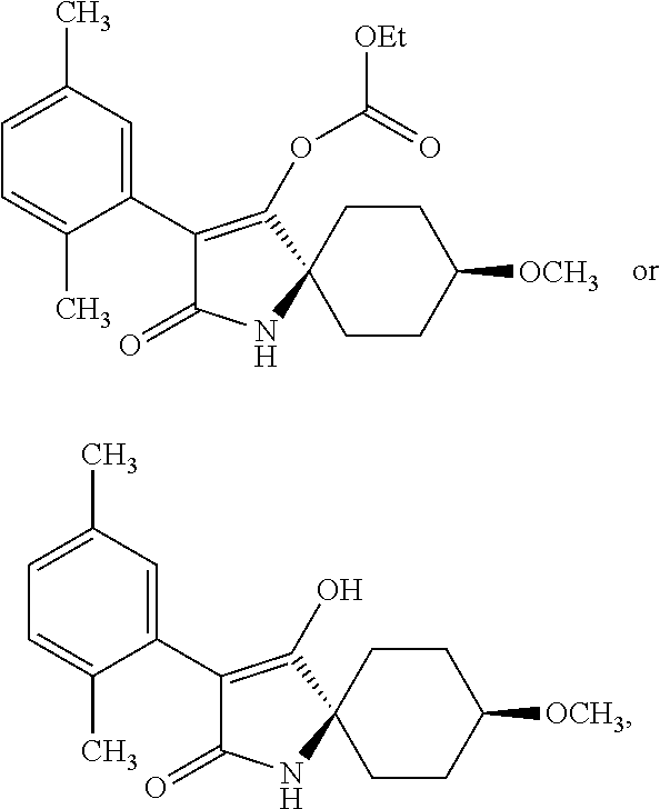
C1(C2=C(OC([OEt])=O)C3(NC2=O)CCC([OCH3])CC3)=CC(C)=CC=C1C.C1(C2=C(O)C3(NC2=O)CCC([OCH3])CC3)=CC(C)=CC=C1C
